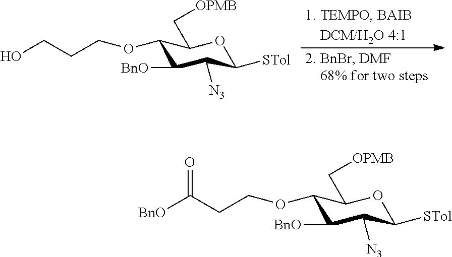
C1(OCCCO)C([BnO])C([N3])C([STol])OC1C[OPMB].C1(OCCC([BnO])=O)C([BnO])C([N3])C([STol])OC1C[OPMB]
